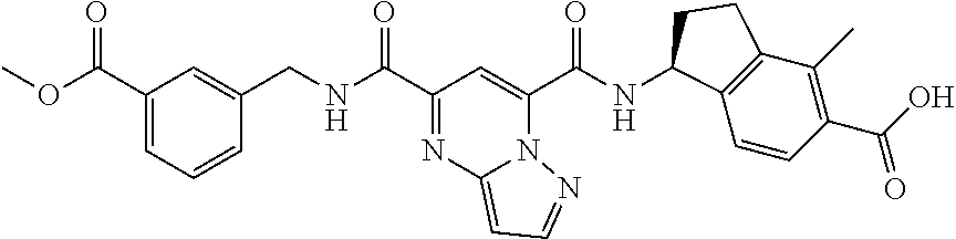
C(C1=NC2=CC=NN2C(C(NC2C3=C(C(C)=C(C(O)=O)C=C3)CC2)=O)=C1)(=O)NCC1=CC(C(OC)=O)=CC=C1
